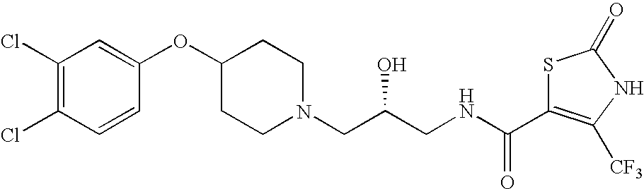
C1(Cl)=C(Cl)C=CC(OC2CCN(CC(CNC(C3=C([CF3])NC(=O)S3)=O)O)CC2)=C1
